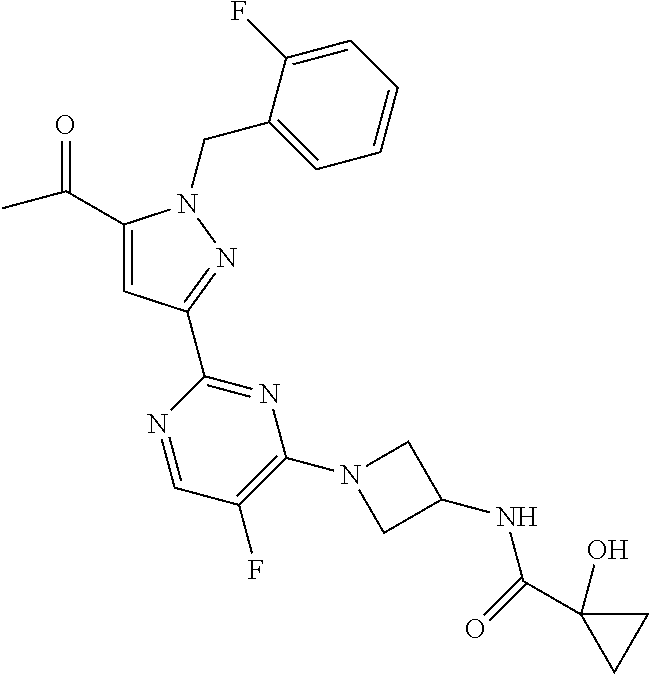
C1(C(=O)C)=CC(C2=NC(N3CC(NC(=O)C4(O)CC4)C3)=C(F)C=N2)=NN1CC1=CC=CC=C1F
